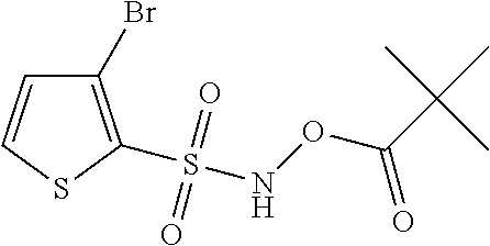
C1(Br)=C(S(NOC(C(C)(C)C)=O)(=O)=O)SC=C1
